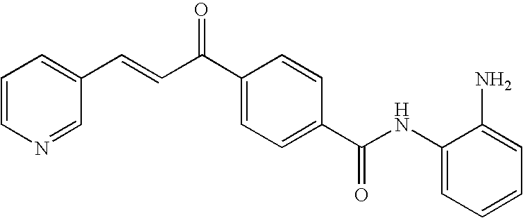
C1(NC(C2=CC=C(C(=O)C=CC3=CC=CN=C3)C=C2)=O)=CC=CC=C1N
